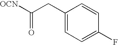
C1(CC([OCN])=O)=CC=C(F)C=C1
